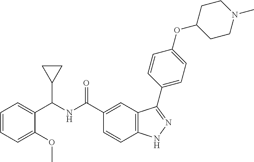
C1=CC=C(OC)C(C(NC(C2=CC3=C(C=C2)NN=C3C2=CC=C(OC3CCN(C)CC3)C=C2)=O)C2CC2)=C1
